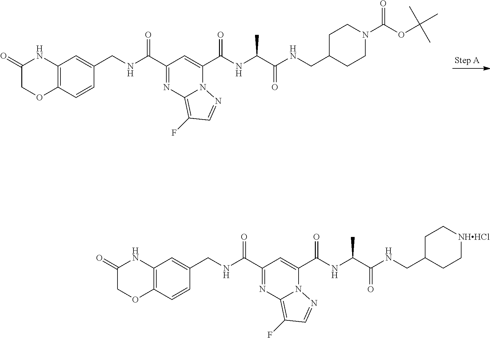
C12=C(C=CC(CNC(C3=NC4=C(F)C=NN4C(C(NC(C(NCC4CCN(C(OC(C)(C)C)=O)CC4)=O)C)=O)=C3)=O)=C1)OCC(=O)N2.C12=C(C=CC(CNC(C3=NC4=C(F)C=NN4C(C(NC(C(NCC4CC[NHHCl]CC4)=O)C)=O)=C3)=O)=C1)OCC(=O)N2
